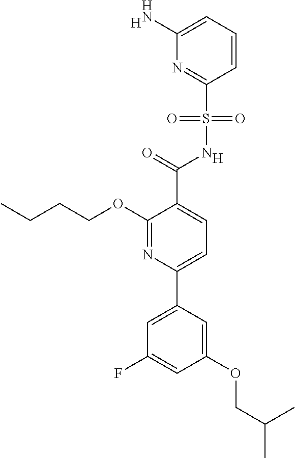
[H].C1(C(=O)NS(C2=NC(N)=CC=C2)(=O)=O)=CC=C(C2=CC(F)=CC(OCC(C)C)=C2)N=C1OCCCC.[H]
